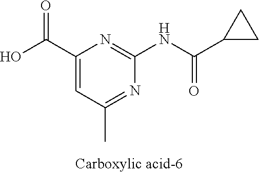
C1(C(O)=O)=CC(C)=NC(NC(C2CC2)=O)=N1
